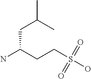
NC(CCS(O)(=O)=O)CC(C)C
